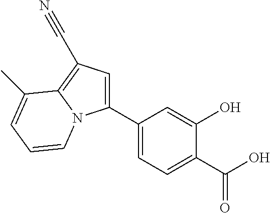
C1(C2=CC=C(C(O)=O)C(O)=C2)=CC(C#N)=C2N1C=CC=C2C
